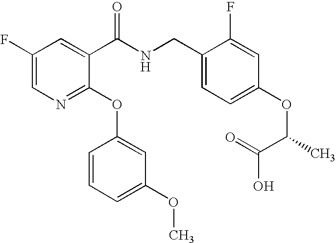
C1(F)=CN=C(OC2=CC(OC)=CC=C2)C(C(NCC2=CC=C(OC(C(O)=O)C)C=C2F)=O)=C1
